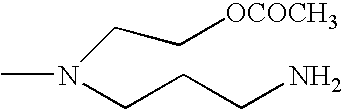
CN(CCCN)CC[OCOCH3]
